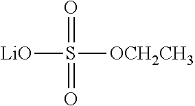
[LiO]S([OCH2CH3])(=O)=O
